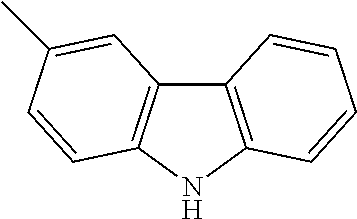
C12=C(NC3=C1C=C(C)C=C3)C=CC=C2
